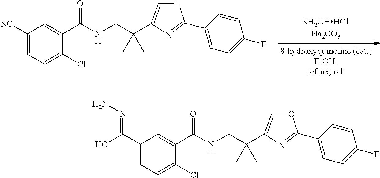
C1([NC])=CC=C(Cl)C(C(NCC(C2=COC(C3=CC=C(F)C=C3)=N2)(C)C)=O)=C1.C1(C(O)=NN)=CC=C(Cl)C(C(NCC(C2=COC(C3=CC=C(F)C=C3)=N2)(C)C)=O)=C1
